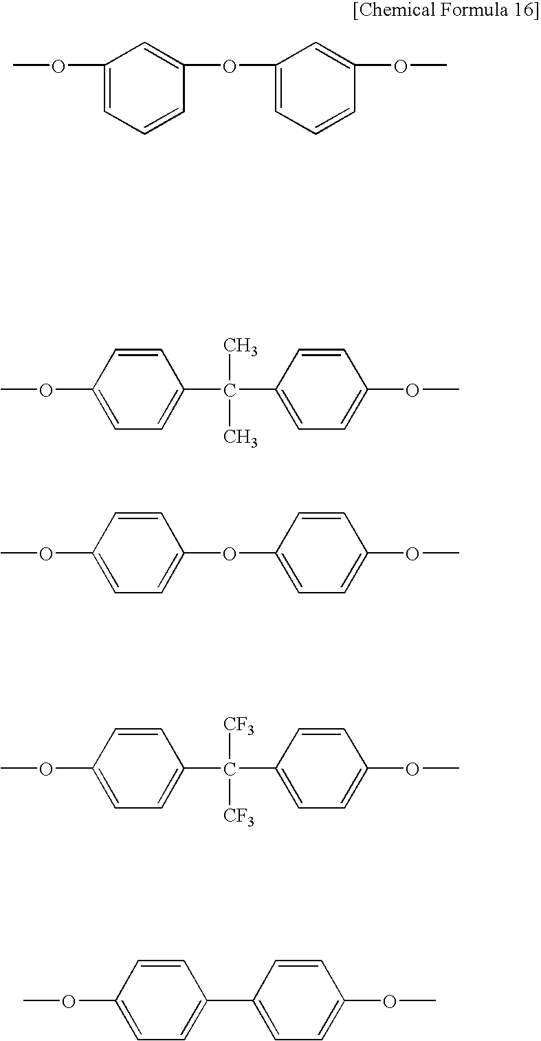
C1(OC)=CC=CC(OC2=CC=CC(OC)=C2)=C1.O(C)C1=CC=C(C(C2=CC=C(OC)C=C2)(C)C)C=C1.O(C)C1=CC=C(OC2=CC=C(OC)C=C2)C=C1.O(C)C1=CC=C(C(C2=CC=C(OC)C=C2)([CF3])[CF3])C=C1.C1=CC(OC)=CC=C1C1=CC=C(OC)C=C1
